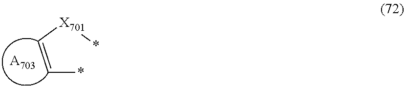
C(*)=C[X701]*.[A703]
